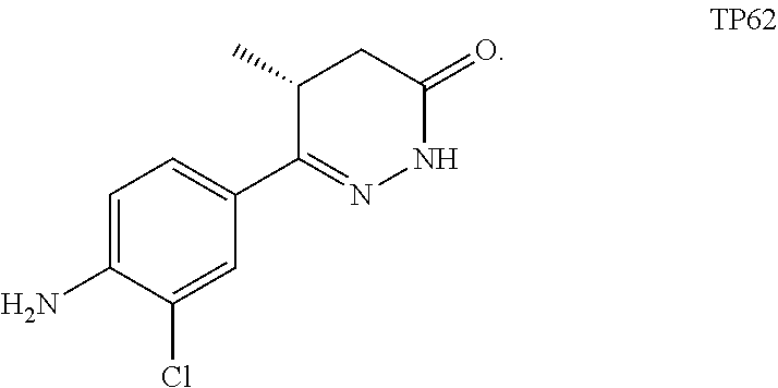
C1=C(N)C(Cl)=CC(C2=NNC(=O)CC2C)=C1
